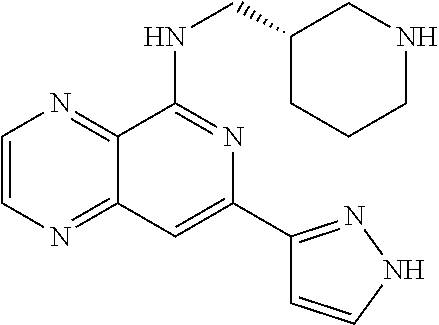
C1=CN=C2C(=N1)C(NCC1CNCCC1)=NC(C1=NNC=C1)=C2
